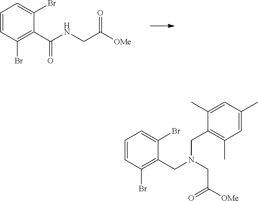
C1=CC(Br)=C(C(=O)NCC([OMe])=O)C(Br)=C1.C1=CC(Br)=C(CN(CC([OMe])=O)CC2=C(C)C=C(C)C=C2C)C(Br)=C1
